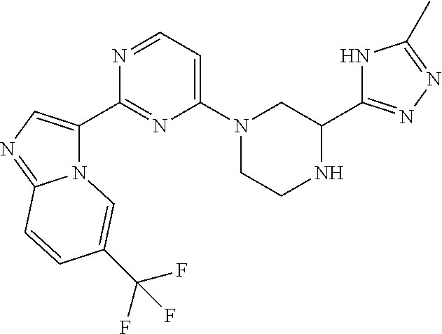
N12C(C3=NC(N4CCNC(C5=NN=C(C)N5)C4)=CC=N3)=CN=C1C=CC(C(F)(F)F)=C2
